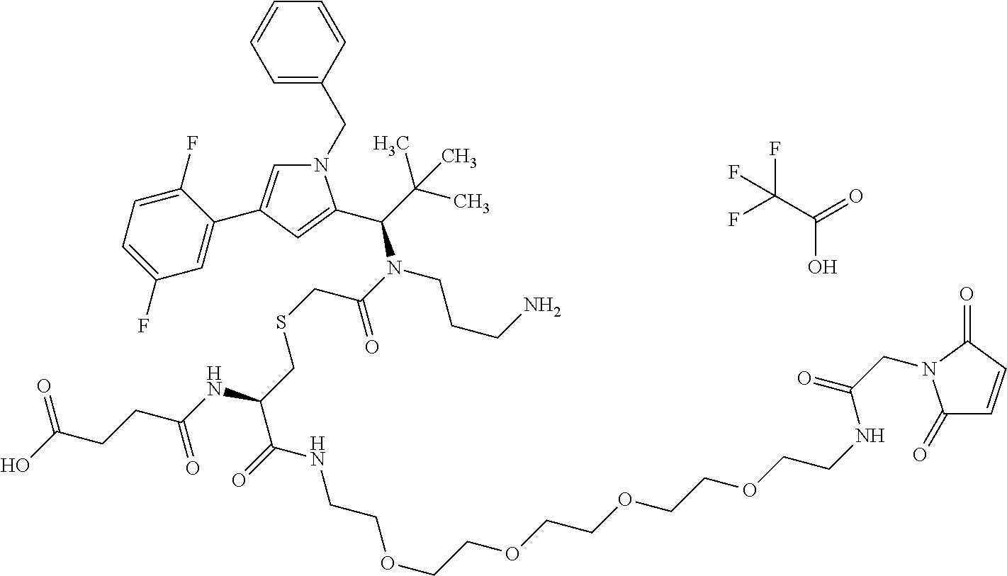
OC(C(F)(F)F)=O.S(CC(N(CCCN)C(C(C)(C)C)C1=CC(C2=CC(F)=CC=C2F)=CN1CC1=CC=CC=C1)=O)CC(C(=O)NCCOCCOCCOCCOCCNC(CN1C(=O)C=CC1=O)=O)NC(CCC(O)=O)=O
